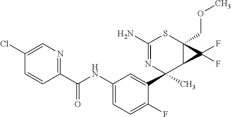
C1(N)=NC(C2=CC(NC(C3=NC=C(Cl)C=C3)=O)=CC=C2F)(C)C2C(COC)(S1)C2(F)F
